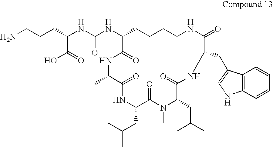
NCCCC(C(=O)O)NC(NC1CCCCNC(=O)C(CC2=CNC3=C2C=CC=C3)NC(=O)C(CC(C)C)N(C)C(=O)C(CC(C)C)NC(=O)C(C)NC1=O)=O
